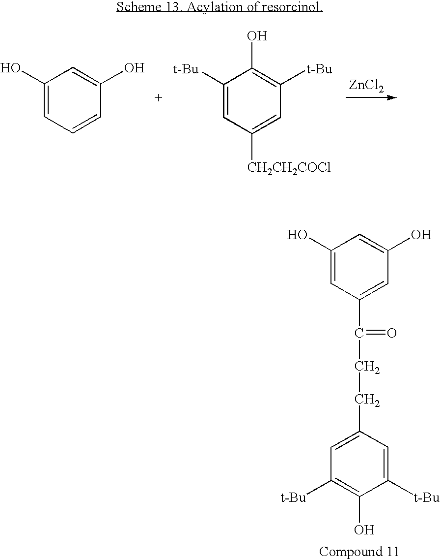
C1(O)=CC=CC(O)=C1.C1([t-Bu])=CC([CH2CH2COCl])=CC([t-Bu])=C1O.[ZnCl2].C1(O)=CC(C(=O)CCC2=CC([t-Bu])=C(O)C([t-Bu])=C2)=CC(O)=C1
